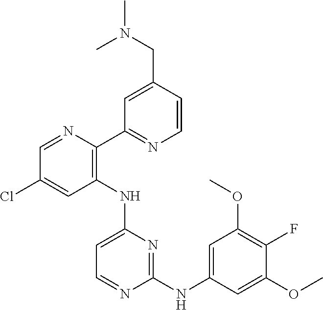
C1=NC(C2=NC=CC(CN(C)C)=C2)=C(NC2=CC=NC(NC3=CC(OC)=C(F)C(OC)=C3)=N2)C=C1Cl
